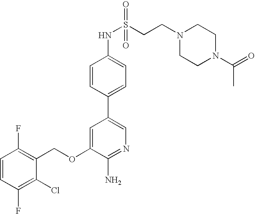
C1=CC(F)=C(Cl)C(COC2=CC(C3=CC=C(NS(CCN4CCN(C(=O)C)CC4)(=O)=O)C=C3)=CN=C2N)=C1F
